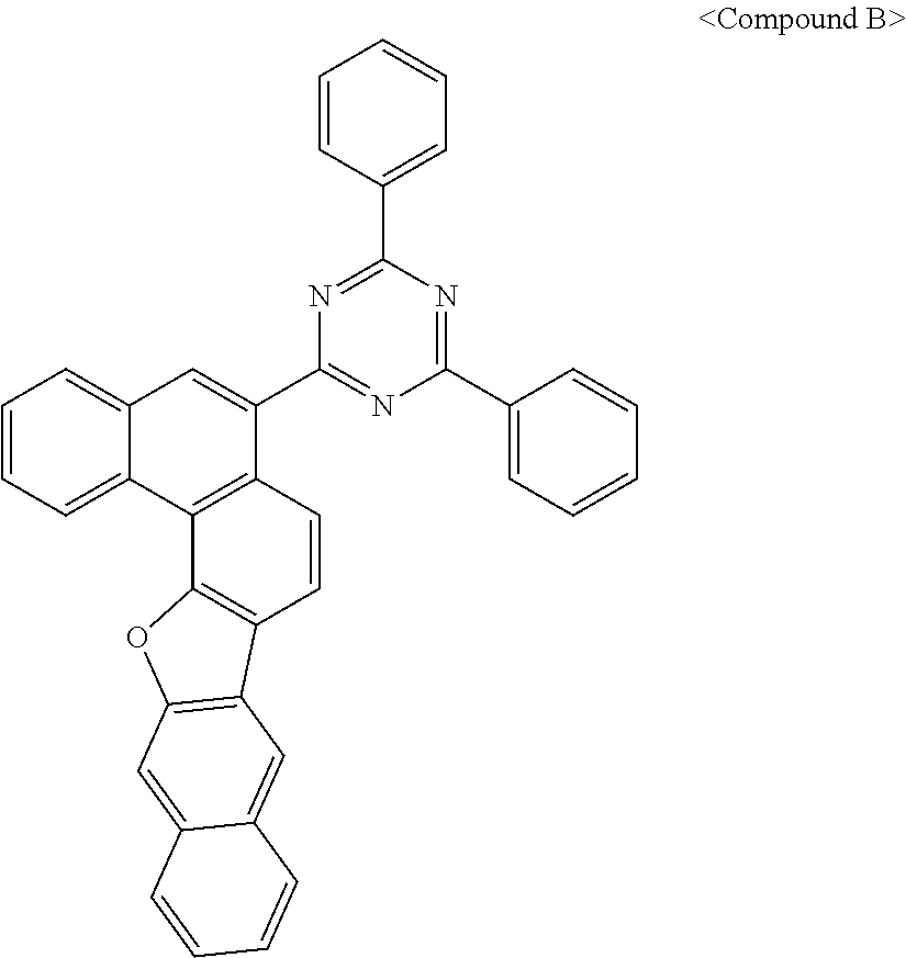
C1=CC=C2C(=C1)C=C(C1=NC(C3=CC=CC=C3)=NC(C3=CC=CC=C3)=N1)C1=C2C2=C(C=C1)C1=C(O2)C=C2C(=C1)C=CC=C2
